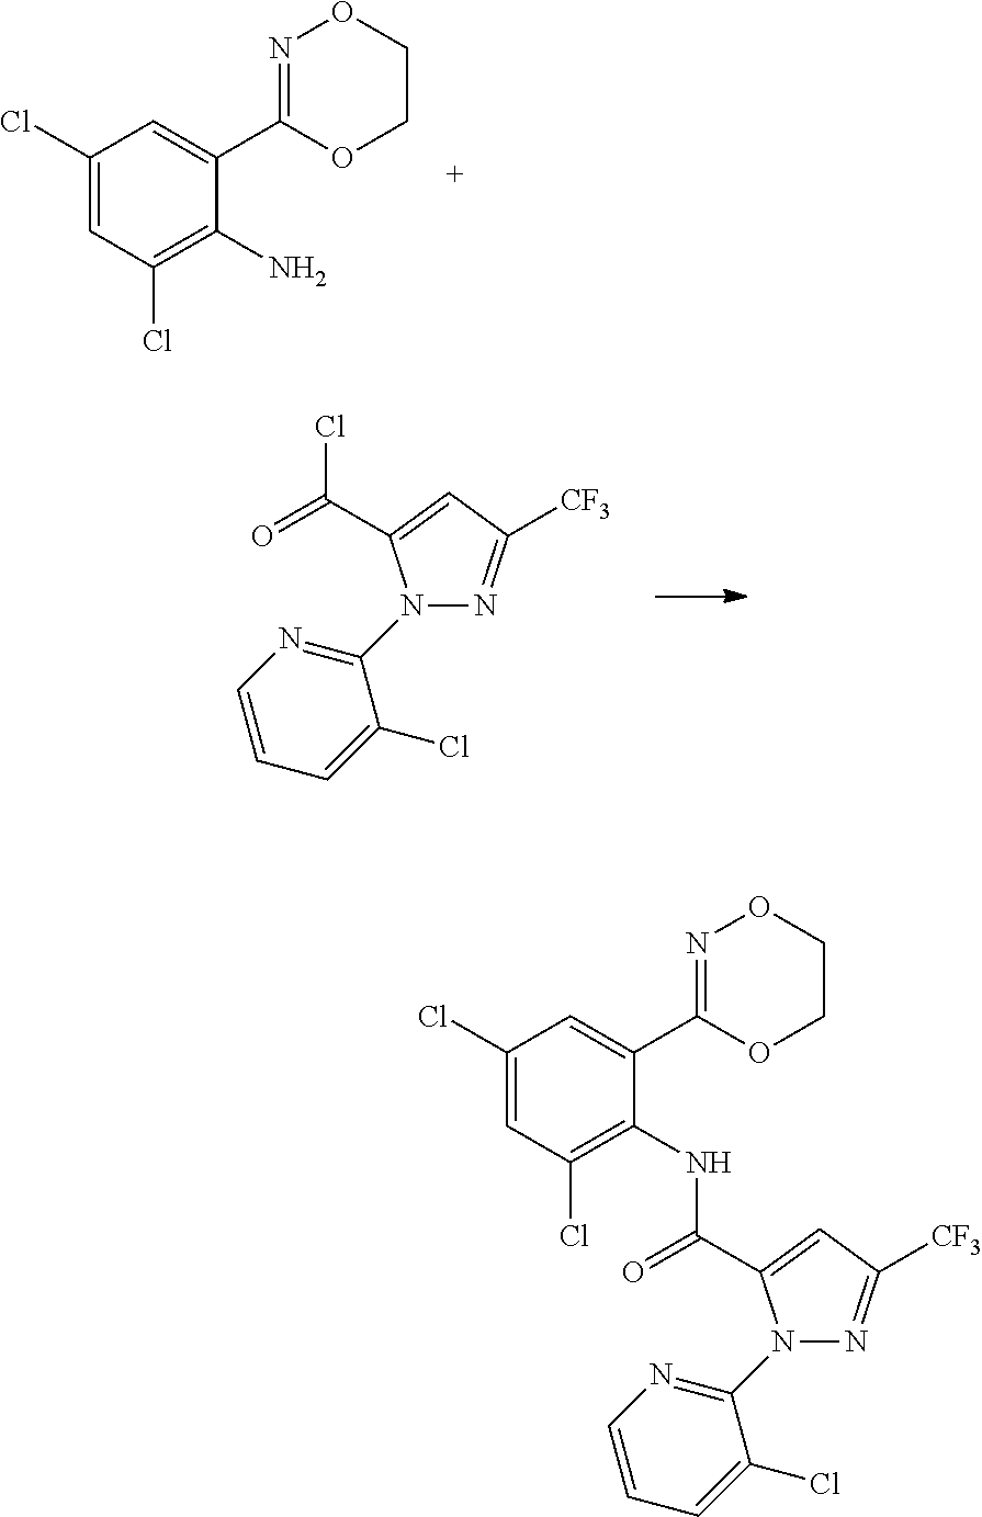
C1(C2=NOCCO2)=CC(Cl)=CC(Cl)=C1N.N1(C2=NC=CC=C2Cl)N=C([CF3])C=C1C(=O)Cl.C1(C2=NOCCO2)=CC(Cl)=CC(Cl)=C1NC(C1=CC([CF3])=NN1C1=NC=CC=C1Cl)=O
